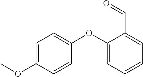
C1=C(OC)C=CC(OC2=CC=CC=C2C=O)=C1
